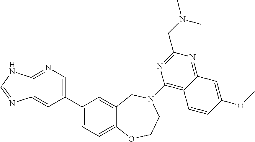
C1(C2=CN=C3C(=C2)N=CN3)=CC=C2C(=C1)CN(C1=C3C(=NC(CN(C)C)=N1)C=C(OC)C=C3)CCO2
